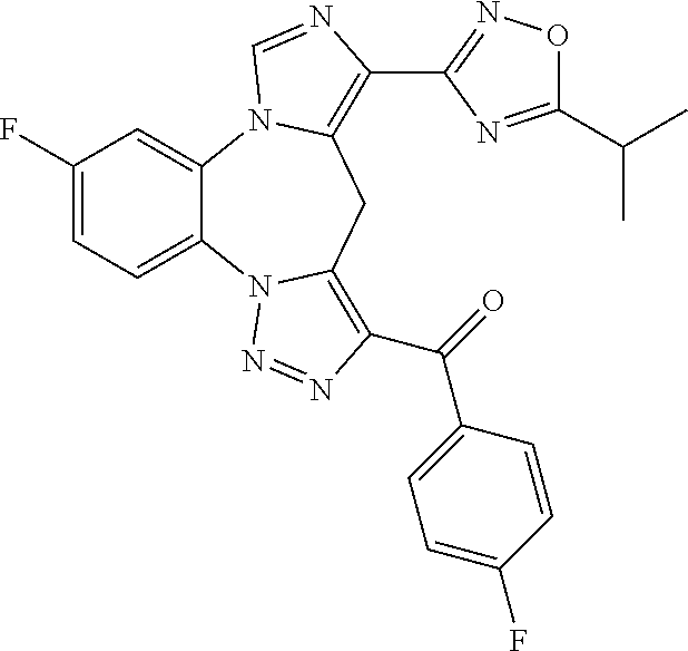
C12=CC(F)=CC=C1N1C(=C(C(=O)C3=CC=C(F)C=C3)N=N1)CC1=C(C3=NOC(C(C)C)=N3)N=CN21
